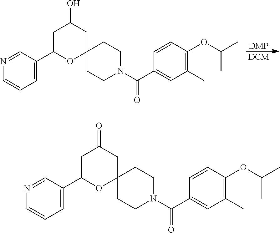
[DMP].[DCM].C(=O)(C1=CC(C)=C(OC(C)C)C=C1)N1CCC2(CC(O)CC(C3=CC=CN=C3)O2)CC1.C(=O)(C1=CC(C)=C(OC(C)C)C=C1)N1CCC2(CC(=O)CC(C3=CC=CN=C3)O2)CC1
